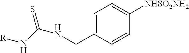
C1=C(CNC(N[R])=S)C=CC([NHSO2NH2])=C1
